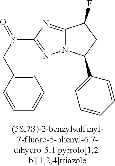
C12=NC(S(CC3=CC=CC=C3)=O)=NN1C(C1=CC=CC=C1)CC2F
